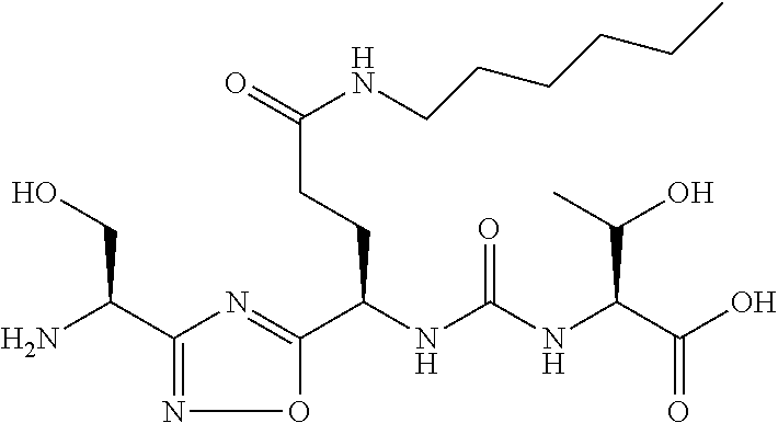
C1(C(N)CO)=NOC(C(NC(NC(C(O)=O)C(C)O)=O)CCC(=O)NCCCCCC)=N1
